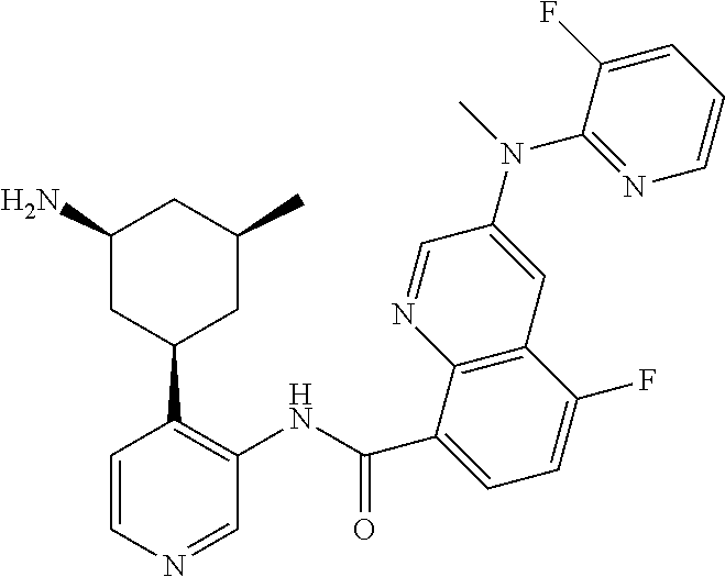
C1=CN=CC(NC(C2=CC=C(F)C3=C2N=CC(N(C2=NC=CC=C2F)C)=C3)=O)=C1C1CC(C)CC(N)C1
